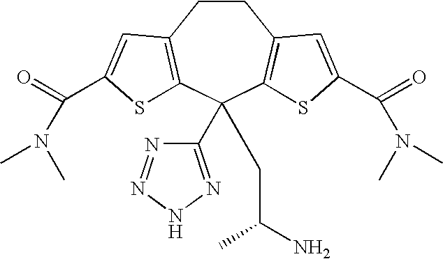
C1CC2=C(C(C3=NNN=N3)(CC(C)N)C3=C1C=C(C(=O)N(C)C)S3)SC(C(=O)N(C)C)=C2
